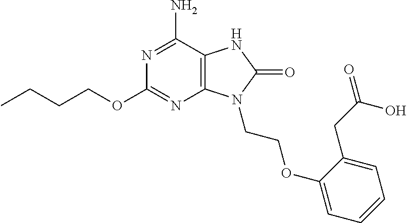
N1=C(N)C2=C(N=C1OCCCC)N(CCOC1=CC=CC=C1CC(=O)O)C(=O)N2
